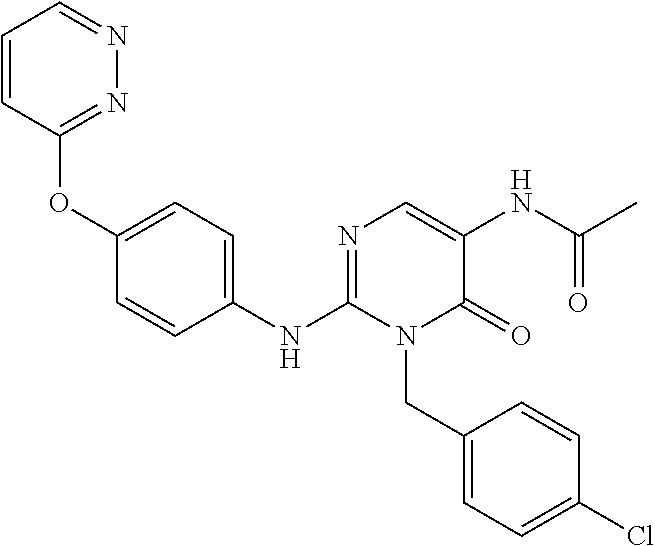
C1(NC2=NC=C(NC(C)=O)C(=O)N2CC2=CC=C(Cl)C=C2)=CC=C(OC2=NN=CC=C2)C=C1
